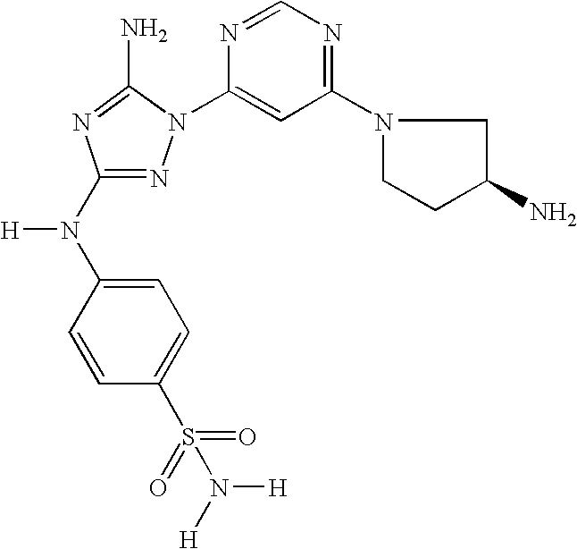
N1=C(N(C2=CC=C(S(=O)(=O)N([H])[H])C=C2)[H])N=C(N)N1C1=CC(N2CCC(N)C2)=NC=N1
